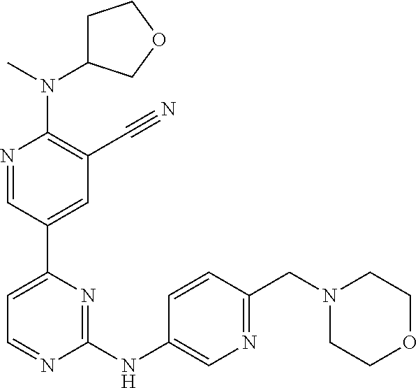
N1=CC(C2=CC=NC(NC3=CN=C(CN4CCOCC4)C=C3)=N2)=CC(C#N)=C1N(C1CCOC1)C
